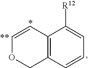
C12=C(C=CC=C1[R12])COC=C2
